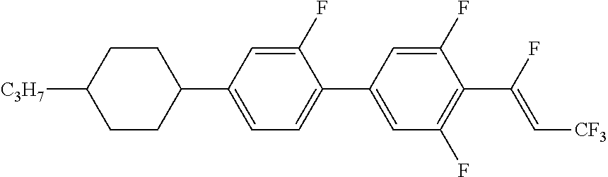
C1CC(C2=CC=C(C3=CC(F)=C(C(F)=C[CF3])C(F)=C3)C(F)=C2)CCC1[C3H7]
